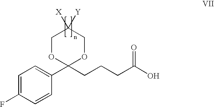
C1=C(F)C=CC(C2(CCCC(O)=O)OCC([X])([Y])CO2)=C1
